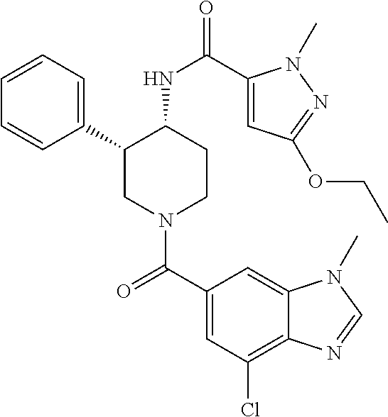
C1=CC=C(C2CN(C(C3=CC(Cl)=C4C(=C3)N(C)C=N4)=O)CCC2NC(=O)C2=CC(OCC)=NN2C)C=C1
